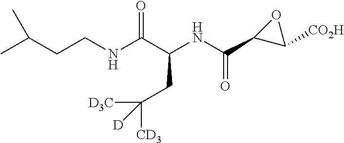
CC(CCNC(=O)C(CC([D3C])([CD3])[D])NC(=O)C1OC1[CO2H])C
